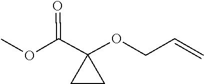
C(=C)COC1(C(OC)=O)CC1
